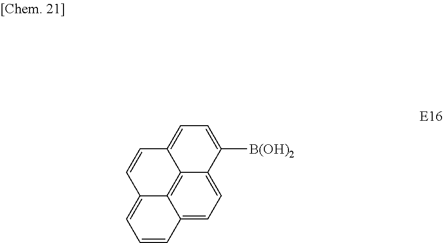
C1=C2C3=C4C(=C1)C([B(OH)2])=CC=C4C=CC3=CC=C2
